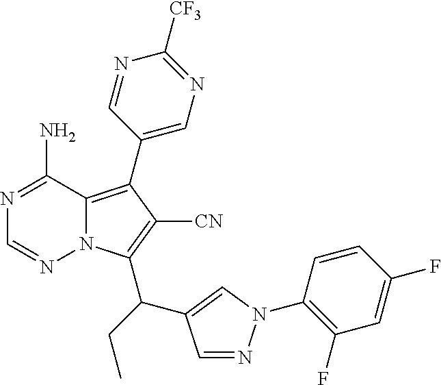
N1=C(N)C2=C(C3=CN=C([CF3])N=C3)C([CN])=C(C(CC)C3=CN(C4=C(F)C=C(F)C=C4)N=C3)N2N=C1
